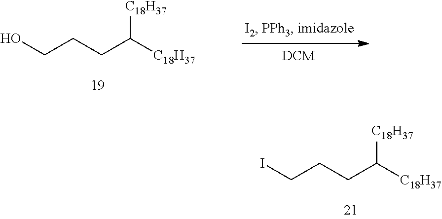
C(CCC([C18H37])[C18H37])O.C(CCC([C18H37])[C18H37])I
